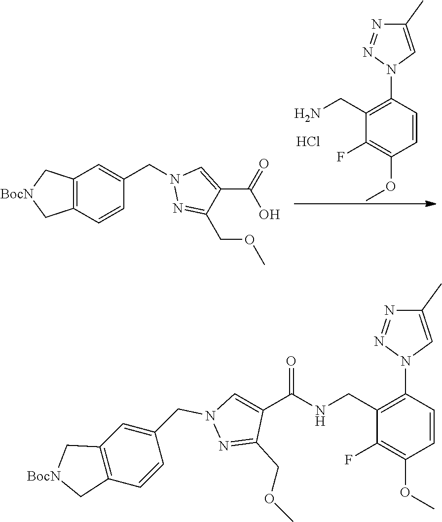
C1(N2C=C(C)N=N2)=C(CN)C(F)=C(OC)C=C1.Cl.C12=C(C=CC(CN3N=C(COC)C(C(O)=O)=C3)=C1)C[BocN]C2.C1(N2C=C(C)N=N2)=C(CNC(C2=CN(CC3=CC4=C(C=C3)C[BocN]C4)N=C2COC)=O)C(F)=C(OC)C=C1
